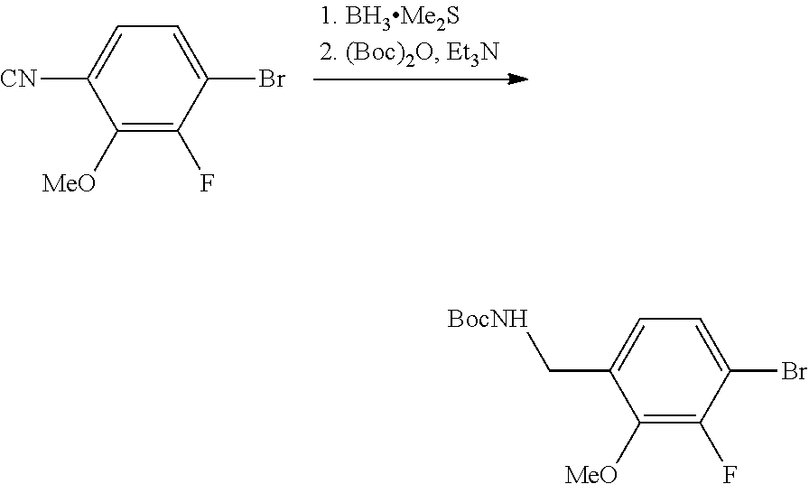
C1([MeO])=C(F)C(Br)=CC=C1[CN].C1([MeO])=C(F)C(Br)=CC=C1C[BocNH]
